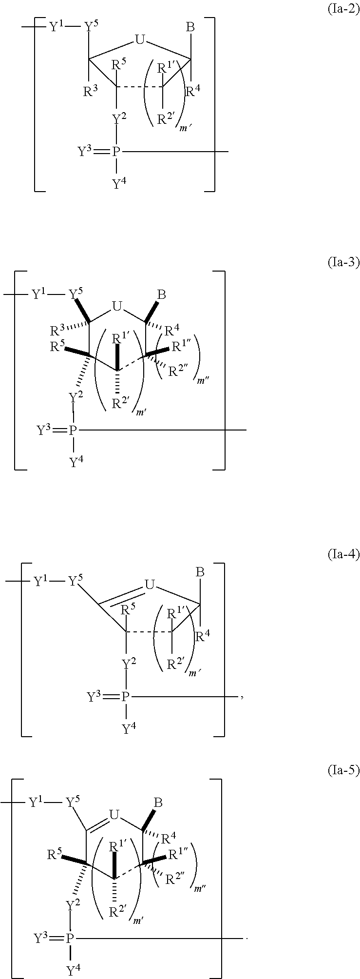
C1([Y2]P(=[Y3])([Y4])C)([R5])C([Y5][Y1]C)([R3])[U]C([R4])(B)C1([R2])[R1].C1([Y5][Y1]C)([R3])C([R5])([Y2]P(=[Y3])(C)[Y4])C([R1])([R2])C([R1])([R2])C(B)([R4])[U]1.C1([Y2]P(=[Y3])([Y4])C)([R5])C([Y5][Y1]C)=[U]C([R4])(B)C1([R2])[R1].C1([Y5][Y1]C)=[U]C(B)([R4])C([R1])([R2])C([R1])([R2])C1([R5])[Y2]P(=[Y3])(C)[Y4]
